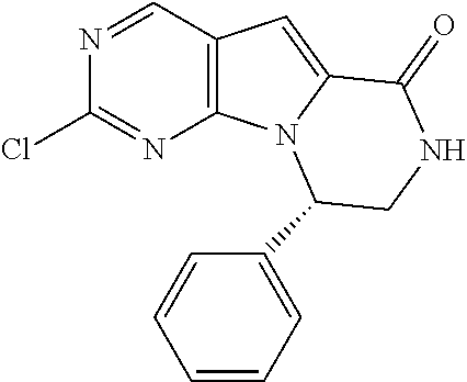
C1=NC(Cl)=NC2=C1C=C1N2C(C2=CC=CC=C2)CNC1=O
